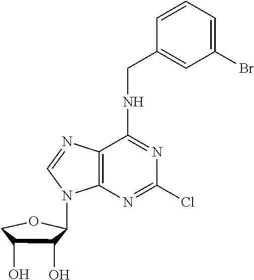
C12=C(N=C(Cl)N=C1NCC1=CC(Br)=CC=C1)N(C1C(O)C(O)CO1)C=N2
